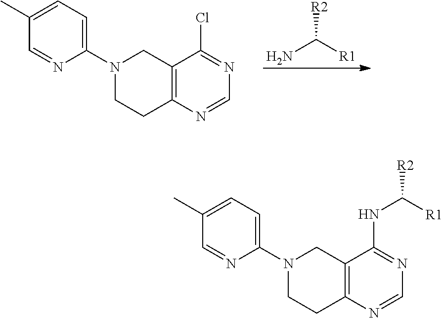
C12=C(N=CN=C1Cl)CCN(C1=CC=C(C)C=N1)C2.[R2]C([R1])N.C12=C(N=CN=C1NC([R2])[R1])CCN(C1=CC=C(C)C=N1)C2
